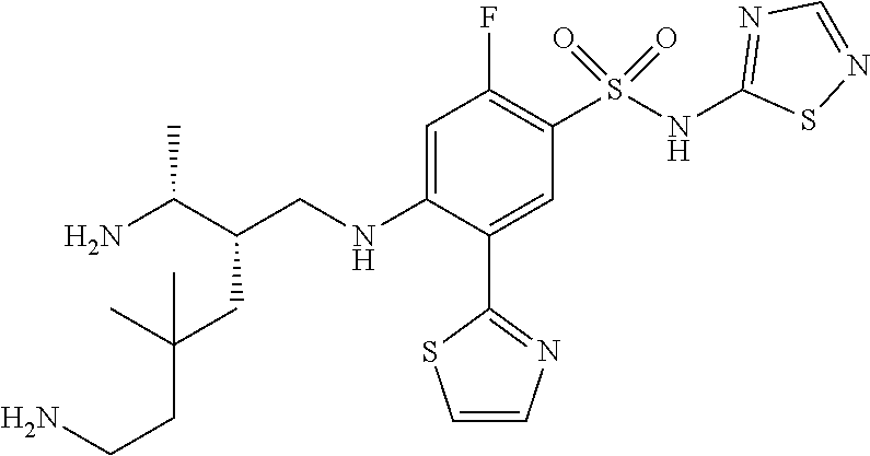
C1=C(NCC(C(N)C)CC(C)(CCN)C)C(C2=NC=CS2)=CC(S(NC2=NC=NS2)(=O)=O)=C1F
